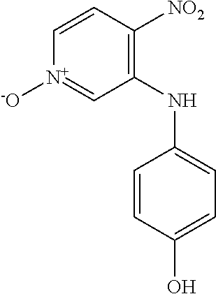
C1(NC2=CC=C(O)C=C2)=C([NO2])C=C[N+]([-O])=C1
